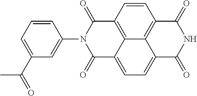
C1=CC(N2C(=O)C3=C4C(=CC=C5C4=C(C=C3)C(=O)NC5=O)C2=O)=CC(C(=O)C)=C1
